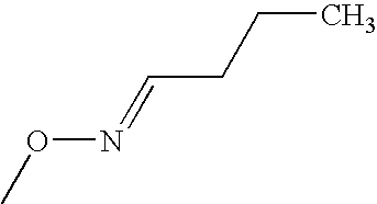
CON=CCCC
